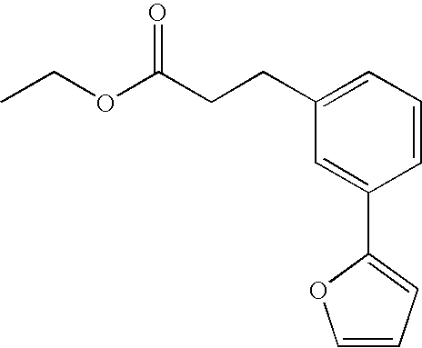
C1=CC=C(CCC(OCC)=O)C=C1C1=CC=CO1
